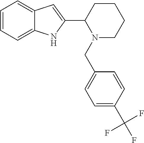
C1=CC=C2C(=C1)C=C(C1CCCCN1CC1=CC=C(C(F)(F)F)C=C1)N2
